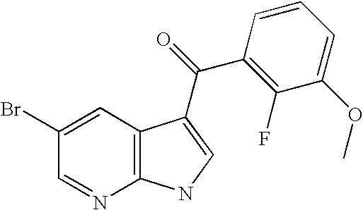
C1(Br)=CC2=C(N=C1)NC=C2C(=O)C1=C(F)C(OC)=CC=C1
